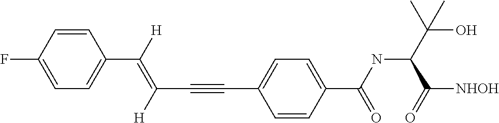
C1=CC(F)=CC=C1C(=C(C#CC1=CC=C(C(NC(C(O)(C)C)C([NHOH])=O)=O)C=C1)[H])[H]
